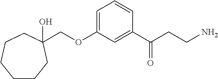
C(OC1=CC=CC(C(CCN)=O)=C1)C1(O)CCCCCC1
